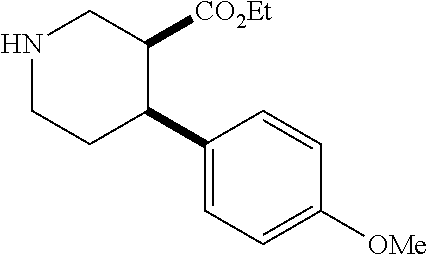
C1(C2C([CO2Et])CNCC2)=CC=C([OMe])C=C1
